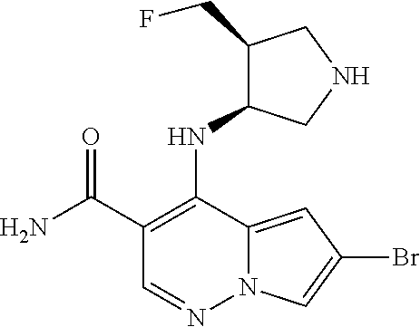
C1(C(N)=O)=C(NC2C(CF)CNC2)C2=CC(Br)=CN2N=C1
